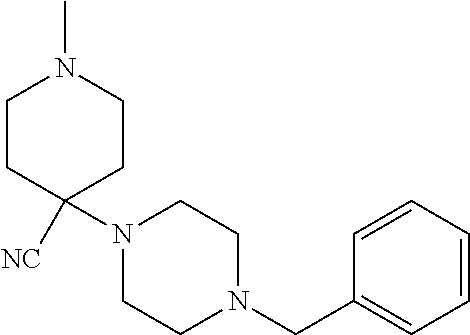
C1CC([NC])(N2CCN(CC3=CC=CC=C3)CC2)CCN1C
